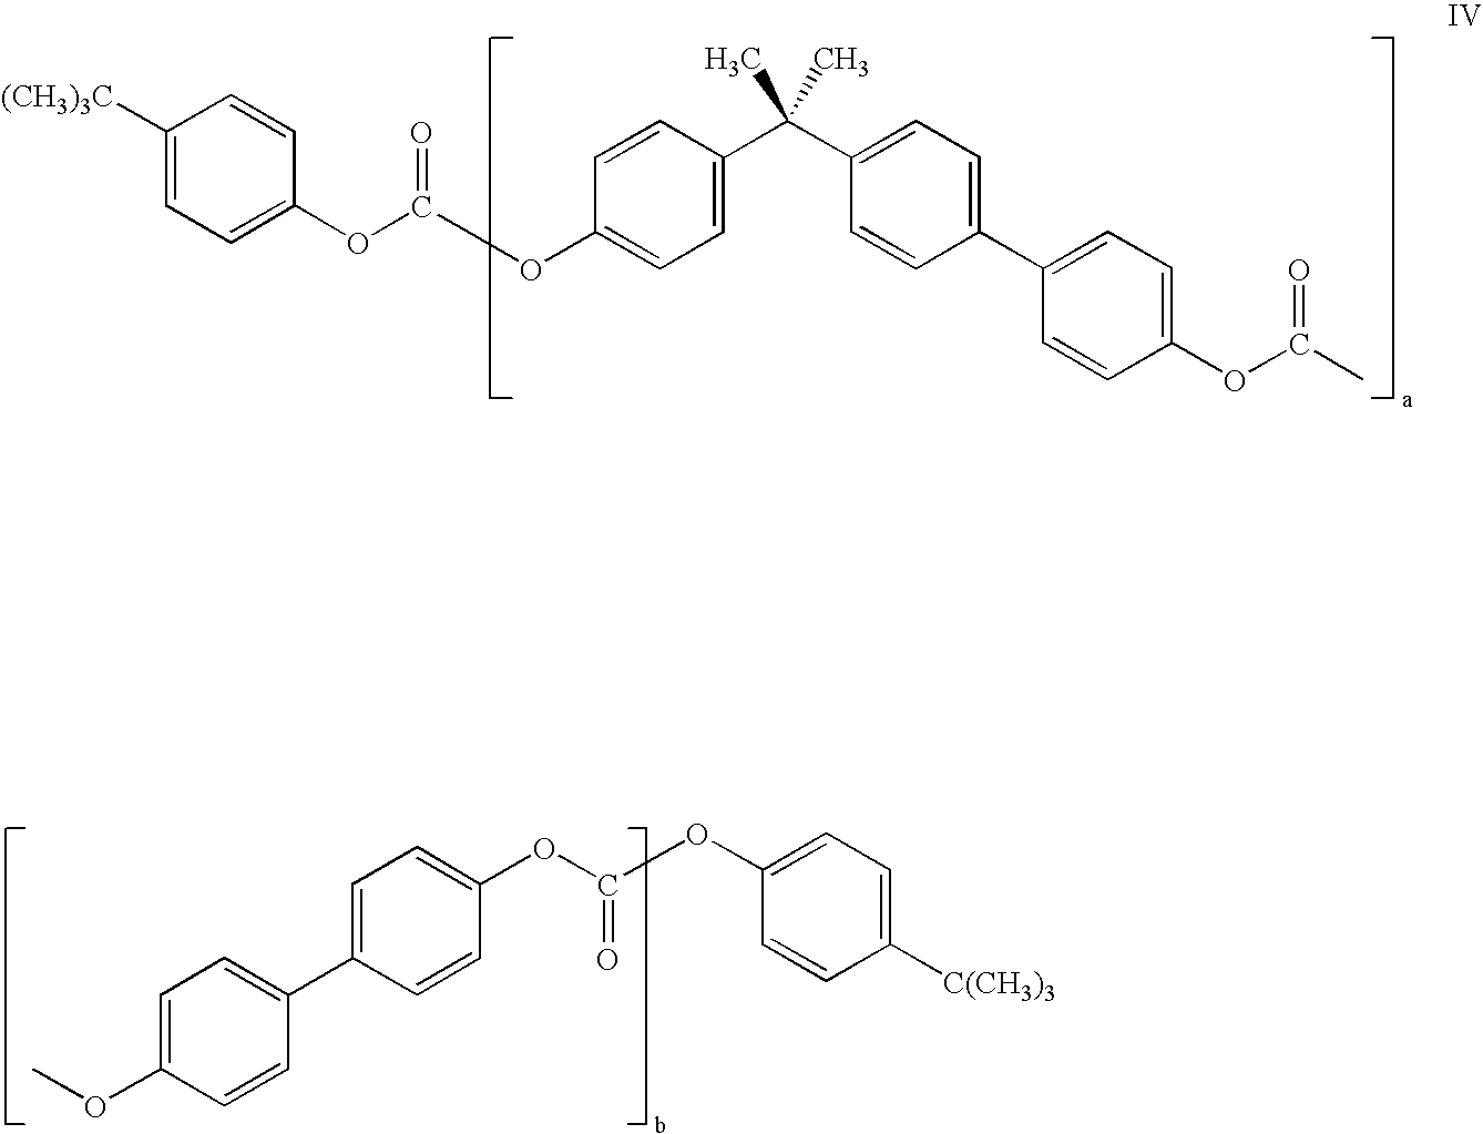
[(CH3)3C]C1=CC=C(OC(OC2=CC=C(C(C3=CC=C(C4=CC=C(OC(C)=O)C=C4)C=C3)(C)C)C=C2)=O)C=C1.COC1=CC=C(C2=CC=C(OC(OC3=CC=C([C(CH3)3])C=C3)=O)C=C2)C=C1
